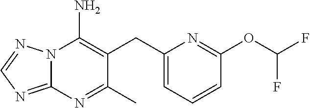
N12C(=NC=N1)N=C(C)C(CC1=CC=CC(OC(F)F)=N1)=C2N
